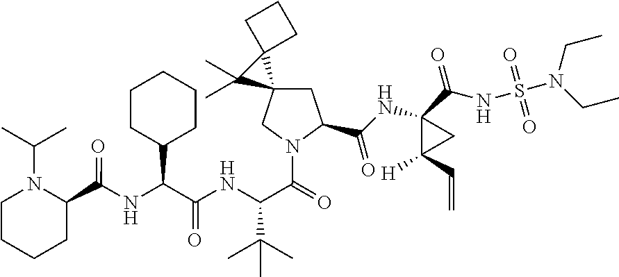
C1CC(C(NC(=O)C2CCCCN2C(C)C)C(NC(C(=O)N2CC3(CC2C(NC2(C(=O)NS(=O)(=O)N(CC)CC)C(C=C)([H])C2)=O)C2(CCC2)C3(C)C)C(C)(C)C)=O)CCC1
